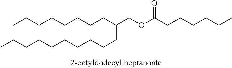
CCCCCCCCC(COC(CCCCCC)=O)CCCCCCCCCC
